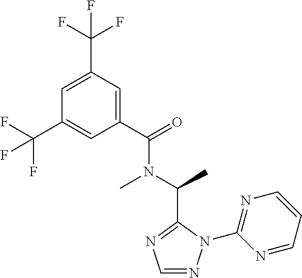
C1(C(=O)N(C(C)C2=NC=NN2C2=NC=CC=N2)C)=CC(C(F)(F)F)=CC(C(F)(F)F)=C1
